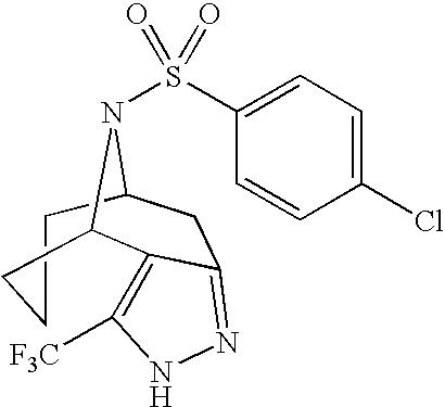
C1CCC2C3=C([F3C])NN=C3CC1N2S(=O)(=O)C1=CC=C(Cl)C=C1
